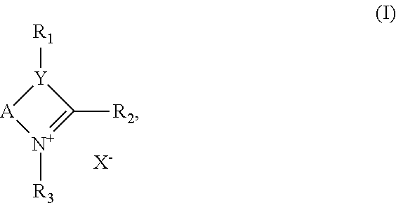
[Y]1([R1])[A][N+]([R3])=C1[R2].[X-]
